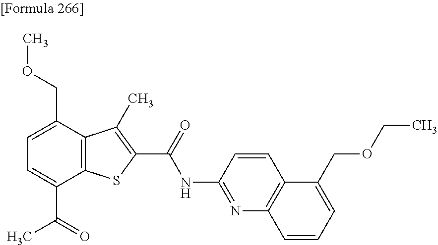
C1=C(C(=O)C)C2=C(C(COC)=C1)C(C)=C(C(=O)NC1=NC3=C(C=C1)C(COCC)=CC=C3)S2
